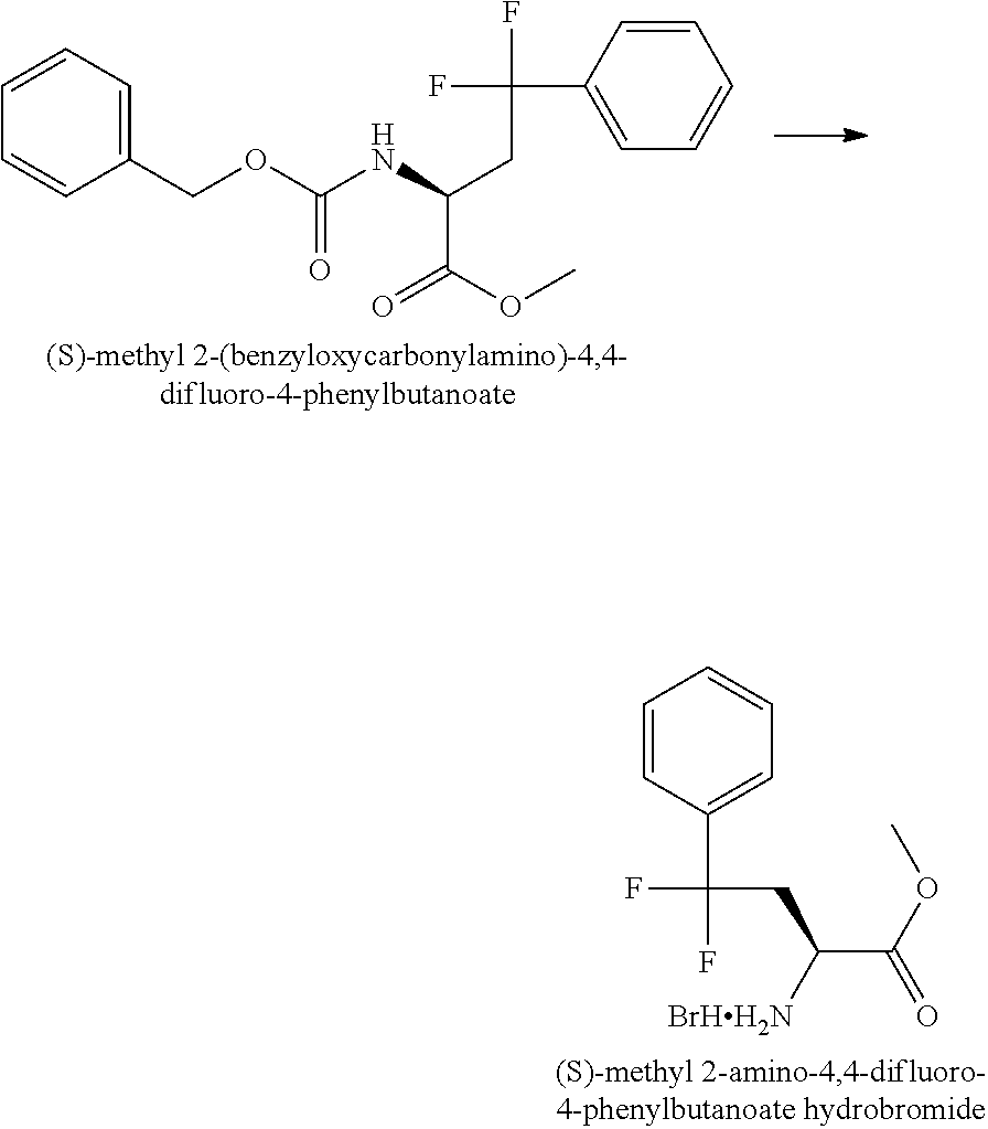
C1=CC=CC(COC(NC(CC(F)(C2=CC=CC=C2)F)C(OC)=O)=O)=C1.C1=CC(C(F)(CC(C(OC)=O)[BrHH2N])F)=CC=C1
